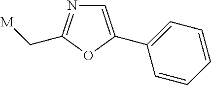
N1=C(C[M])OC(C2=CC=CC=C2)=C1
